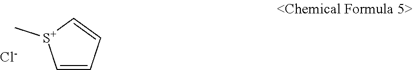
C1=CC=C[S+]1C.[Cl-]
